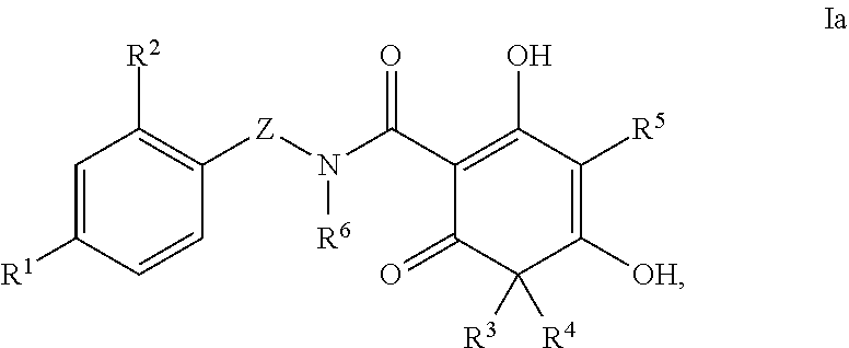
C1(C(N([Z]C2=C([R2])C=C([R1])C=C2)[R6])=O)=C(O)C([R5])=C([OH])C([R3])([R4])C1=O
